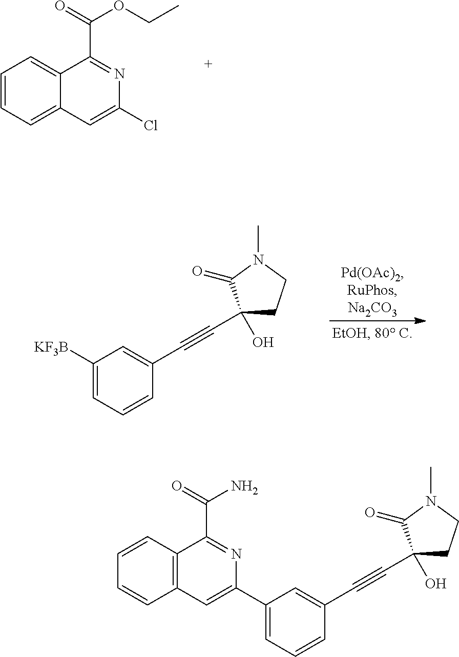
C1=CC=C2C(=C1)C(C(=O)OCC)=NC(Cl)=C2.[KF3B]C1=CC=CC(C#CC2(O)CCN(C)C2=O)=C1.C12=C(C=C(C3=CC=CC(C#CC4(O)CCN(C)C4=O)=C3)N=C1C(N)=O)C=CC=C2
